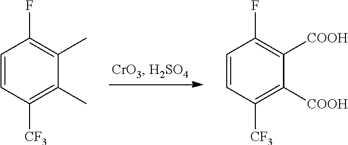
C1=CC([CF3])=C(C)C(C)=C1F.C1=CC([CF3])=C([COOH])C([COOH])=C1F
